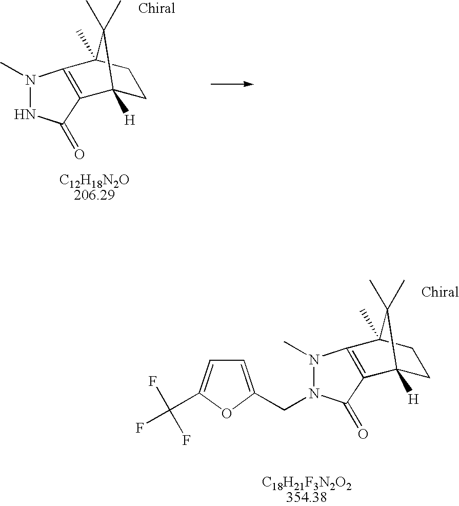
N1(C)NC(=O)C2=C1C1(C)CCC2([H])C1(C)C.N1(C)N(CC2=CC=C(C(F)(F)F)O2)C(=O)C2=C1C1(C)CCC2([H])C1(C)C
